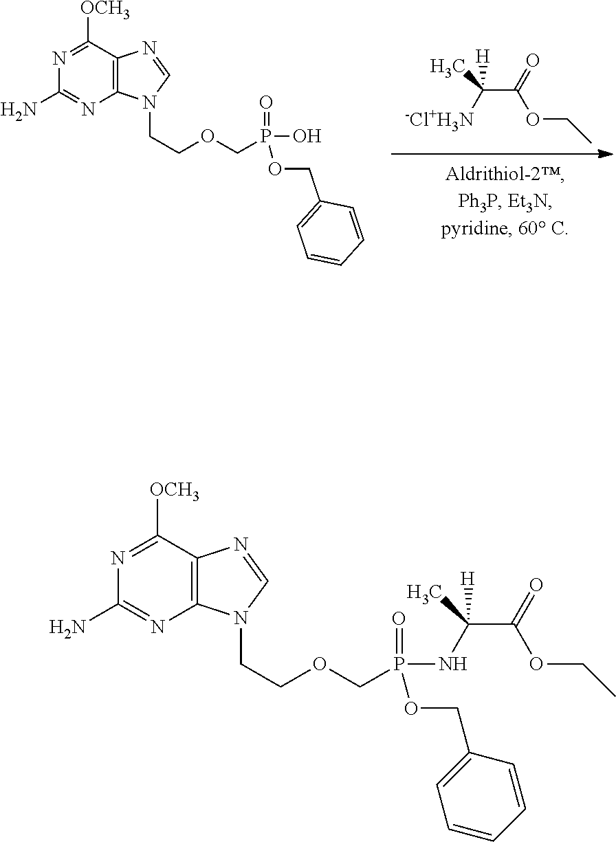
N1=C([OCH3])C2=C(N=C1N)N(CCOCP(=O)(O)OCC1=CC=CC=C1)C=N2.C(C(=O)OCC)([-Cl+H3N])(C)[H].N1=C([OCH3])C2=C(N=C1N)N(CCOCP(=O)(OCC1=CC=CC=C1)NC(C(=O)OCC)(C)[H])C=N2
